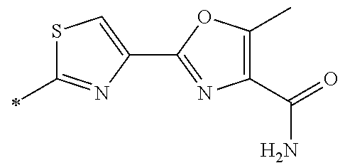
S1C(C)=NC(C2=NC(C(N)=O)=C(C)O2)=C1
